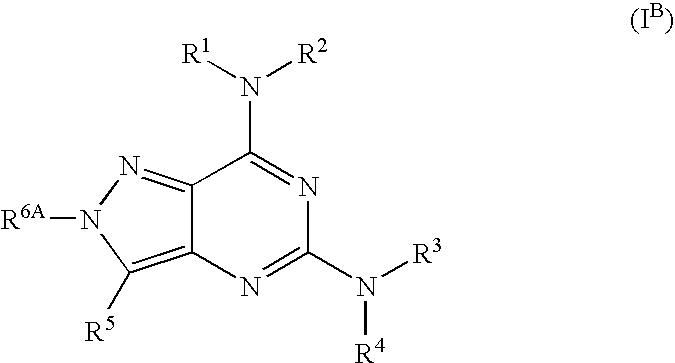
C12=NN([R6A])C([R5])=C1N=C(N([R3])[R4])N=C2N([R1])[R2]
